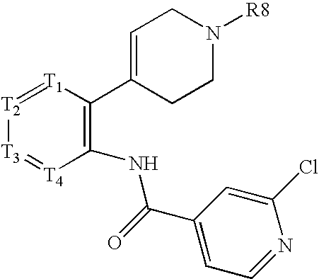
C1=C(C2=C(NC(C3=CC=NC(Cl)=C3)=O)[T4]=[T3][T2]=[T1]2)CCN([R8])C1
